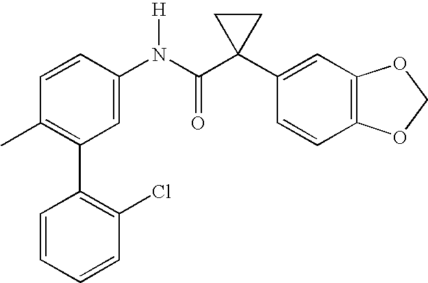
C1=CC(N(C(C2(C3=CC4=C(C=C3)OCO4)CC2)=O)[H])=CC(C2=C(Cl)C=CC=C2)=C1C
